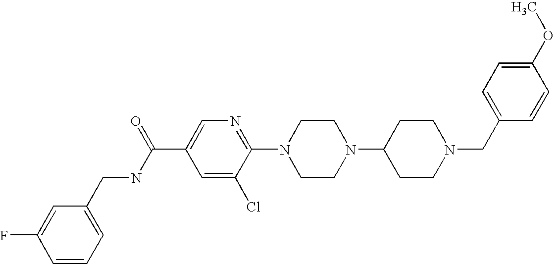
C1(OC)=CC=C(CN2CCC(N3CCN(C4=NC=C(C(NCC5=CC=CC(F)=C5)=O)C=C4Cl)CC3)CC2)C=C1
